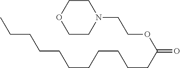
C1CN(CCOC(CCCCCCCCCCC)=O)CCO1
